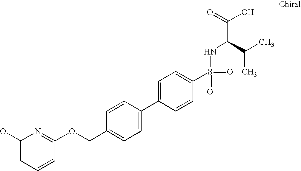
C1=C(O)N=C(OCC2=CC=C(C3=CC=C(S(NC(C(C)C)C(=O)O)(=O)=O)C=C3)C=C2)C=C1
